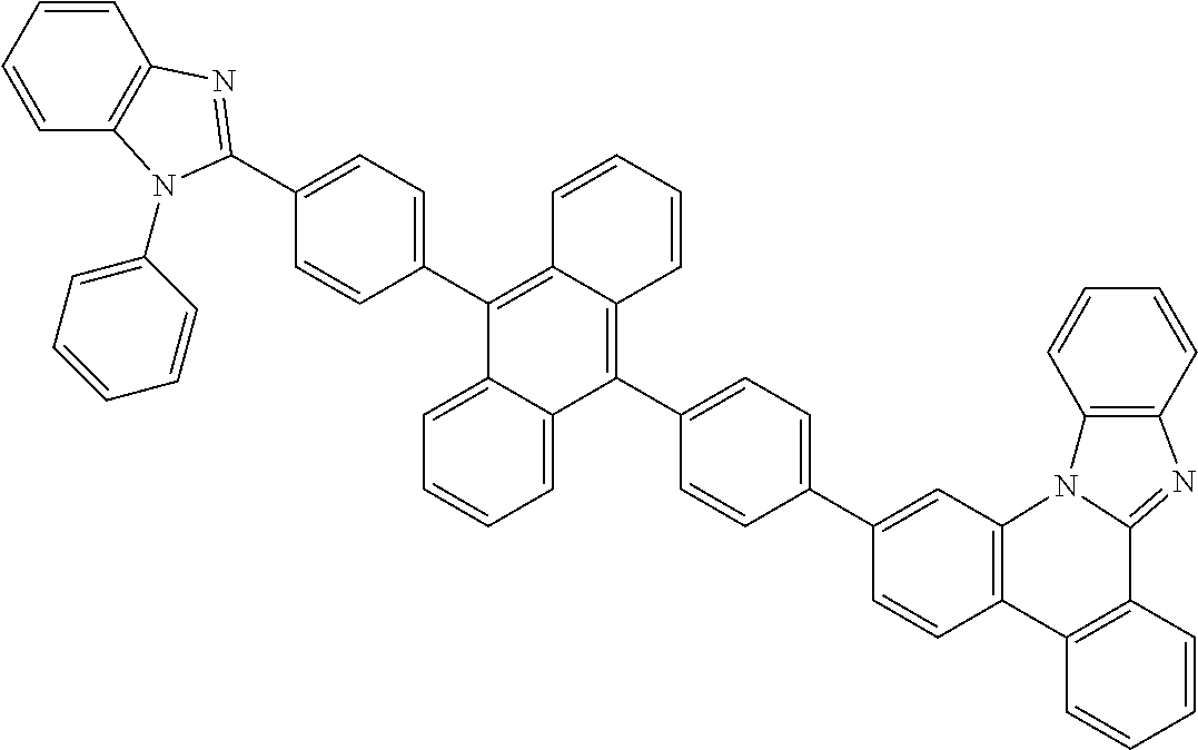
C1=CC2=C(C=C1C1=CC=C(C3=C4C(=C(C5=CC=C(C6=NC7=C(C=CC=C7)N6C6=CC=CC=C6)C=C5)C5=CC=CC=C35)C=CC=C4)C=C1)N1C(=NC3=C1C=CC=C3)C1=C2C=CC=C1
